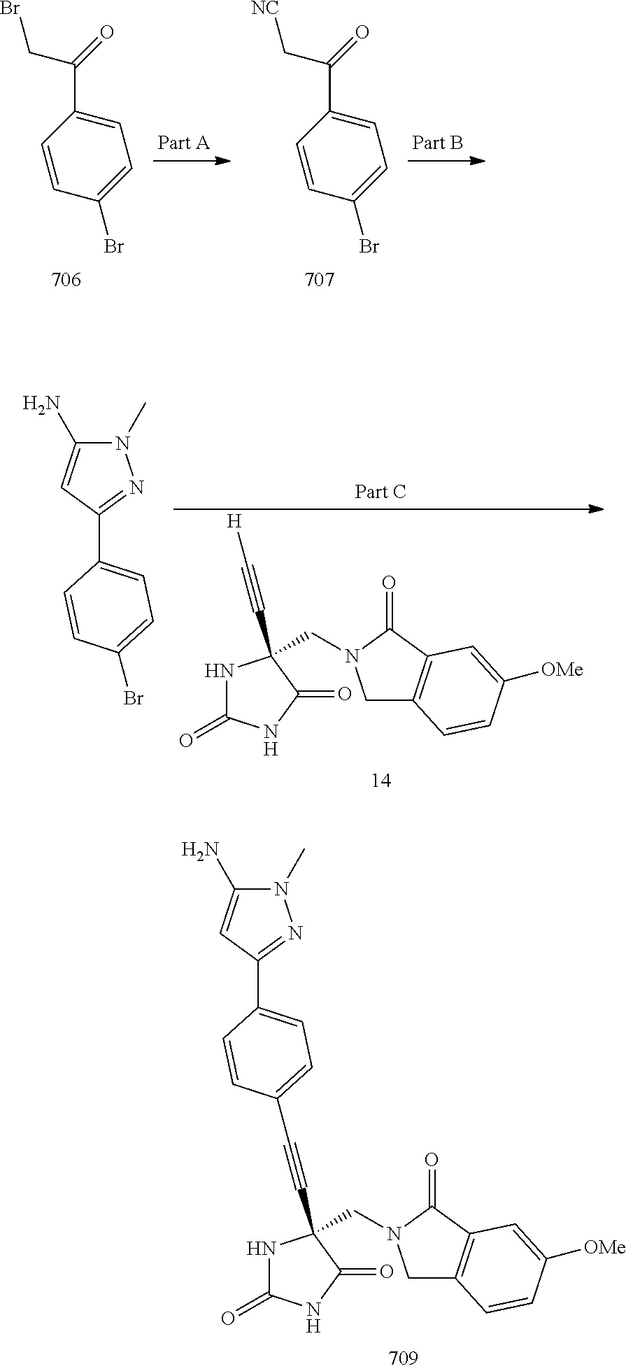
C1=CC(Br)=CC=C1C(CBr)=O.C1=CC(Br)=CC=C1C(C[NC])=O.N1C(=O)NC(=O)C1(CN1CC2=C(C1=O)C=C([OMe])C=C2)C#C[H].C1(C2=CC=C(Br)C=C2)=NN(C)C(N)=C1.N1C(=O)NC(=O)C1(CN1CC2=C(C1=O)C=C([OMe])C=C2)C#CC1=CC=C(C2=NN(C)C(N)=C2)C=C1
